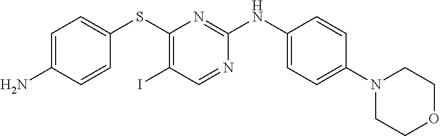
C1(SC2=CC=C(N)C=C2)=C(I)C=NC(NC2=CC=C(N3CCOCC3)C=C2)=N1
